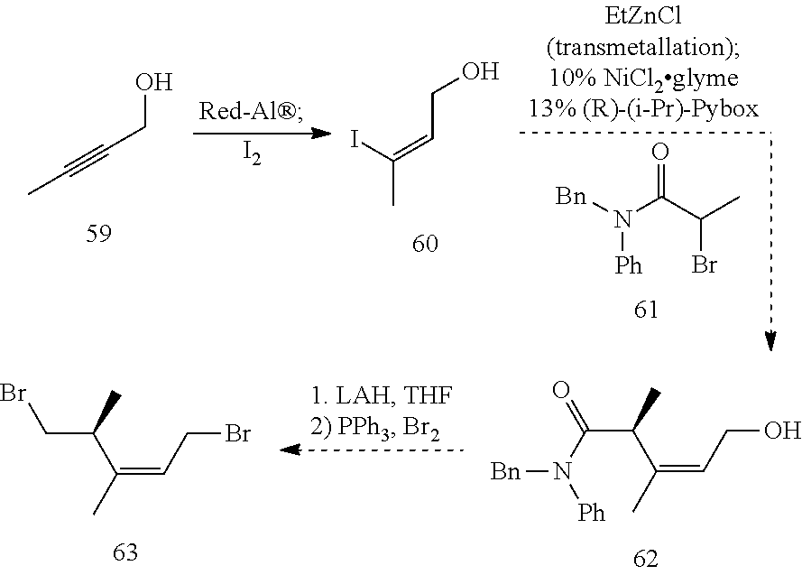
[I2].[Bn]N(C(C(C)Br)=O)[Ph].OCC#CC.IC(C)=CCO.BrCC(C)C(=CCBr)C.O=C(C(C)C(=CCO)C)N([Bn])[Ph]
